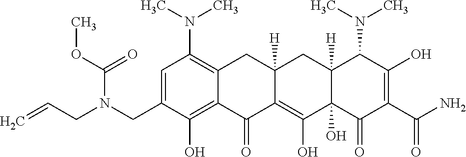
C1=C(CN(CC=C)C(=O)OC)C(O)=C2C(=C1N(C)C)CC1([H])C(=C(O)C3(O)C([H])(C1)C(N(C)C)C(O)=C(C(N)=O)C3=O)C2=O
